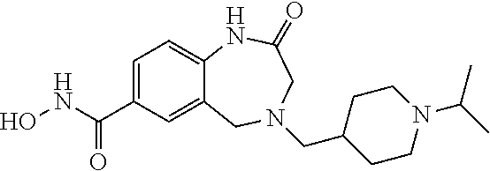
C12=CC(C(NO)=O)=CC=C1NC(=O)CN(CC1CCN(C(C)C)CC1)C2
